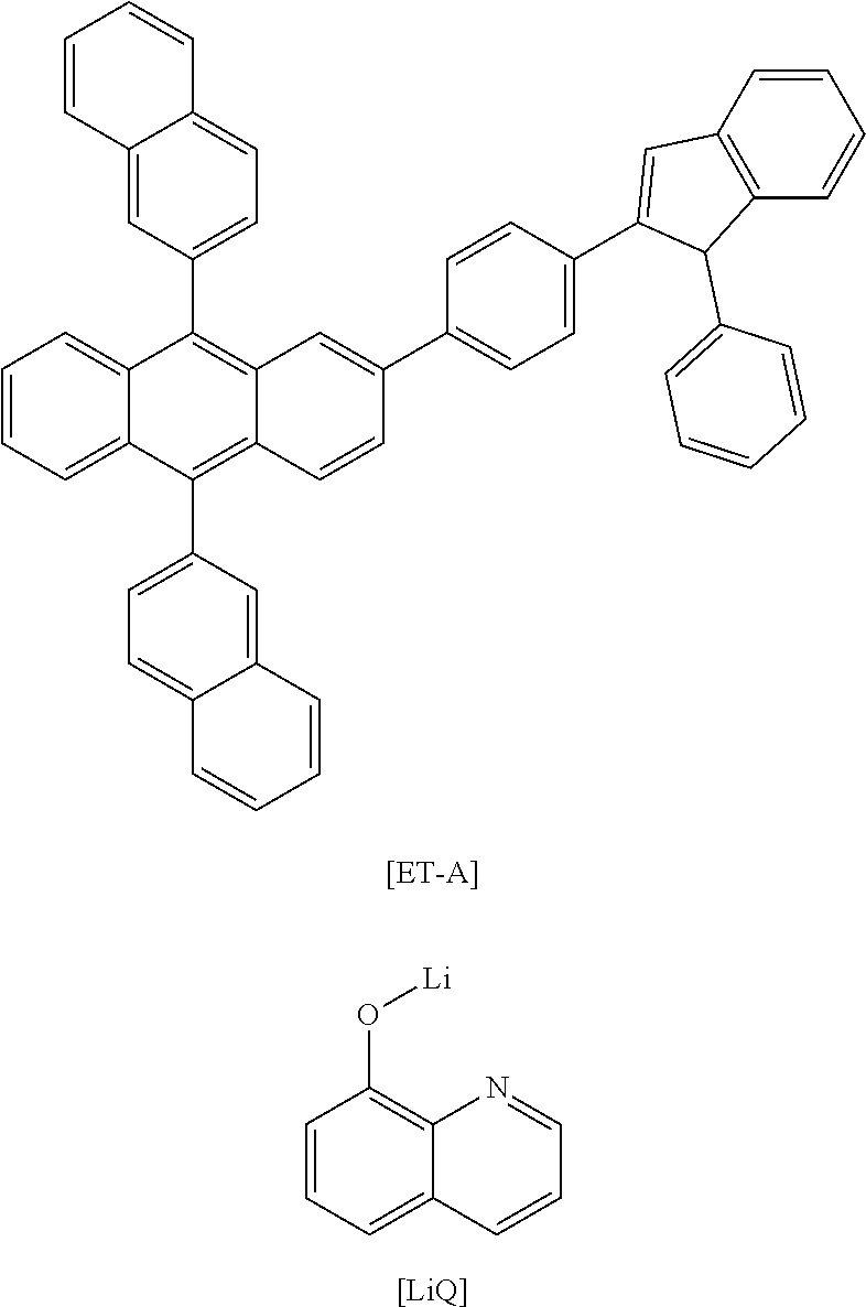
C12=C(O[Li])C=CC=C1C=CC=N2.[[LiQ]].C1=CC2=CC(C3=C4C(=C(C5=CC=C6C(=C5)C=CC=C6)C5=CC=CC=C35)C=CC(C3=CC=C(C5=CC6=C(C=CC=C6)C5C5=CC=CC=C5)C=C3)=C4)=CC=C2C=C1
